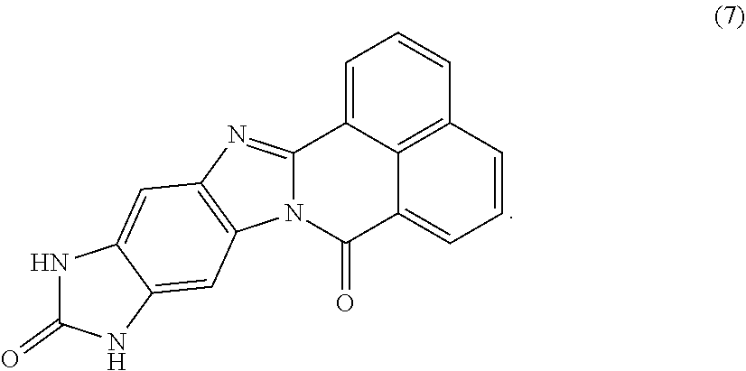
C1=C2C3=C(C=C1)C=CC=C3C(=O)N1C2=NC2=C1C=C1C(=C2)NC(=O)N1
